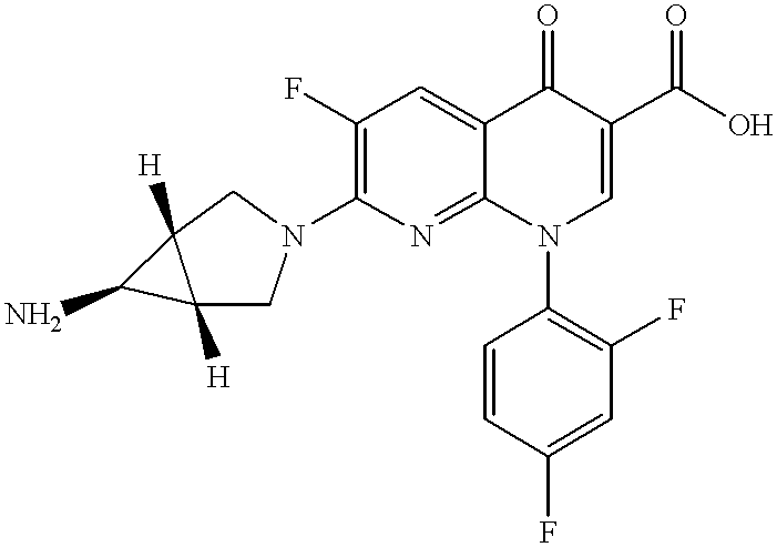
C1N(C2=C(F)C=C3C(=N2)N(C2=C(F)C=C(F)C=C2)C=C(C(O)=O)C3=O)CC2([H])C1([H])C2N
